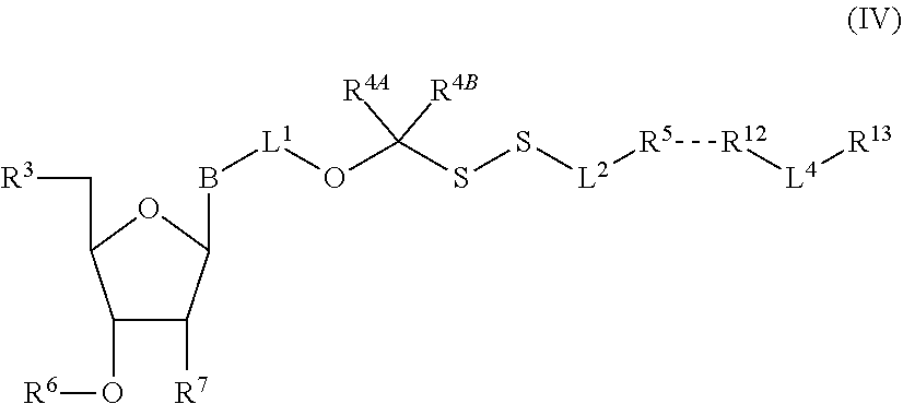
C1(O[R6])C([R7])C(B[L1]OC(SS[L2][R5][R12][L4][R13])([R4B])[R4A])OC1C[R3]
